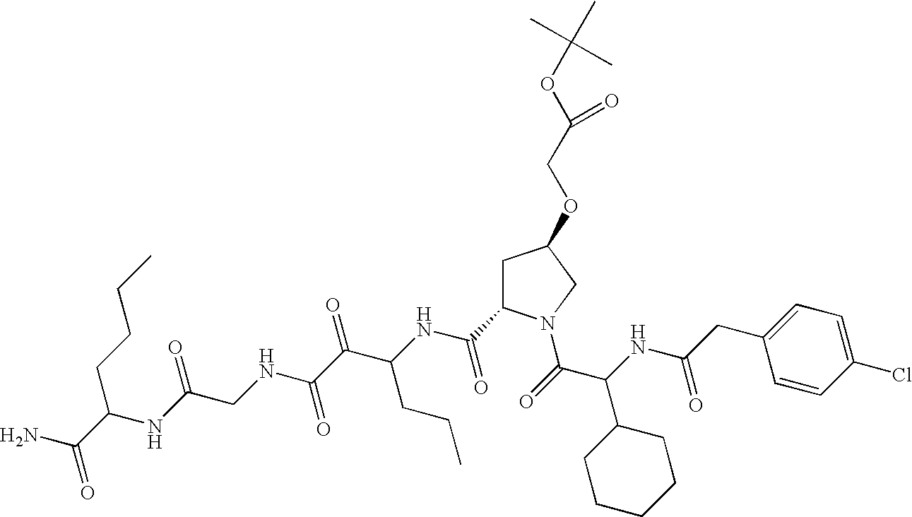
C1(CC(NC(C(=O)N2CC(OCC(OC(C)(C)C)=O)CC2C(NC(C(C(NCC(NC(CCCC)C(N)=O)=O)=O)=O)CCC)=O)C2CCCCC2)=O)=CC=C(Cl)C=C1
